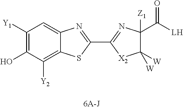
C1([Y1])=C(O)C([Y2])=C2C(=C1)N=C(C1=NC(C(=O)[LH])([Z1])C([W])([W])[X2]1)S2
